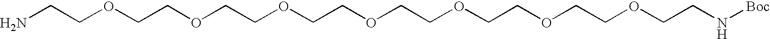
NCCOCCOCCOCCOCCOCCOCCOCCN[Boc]
